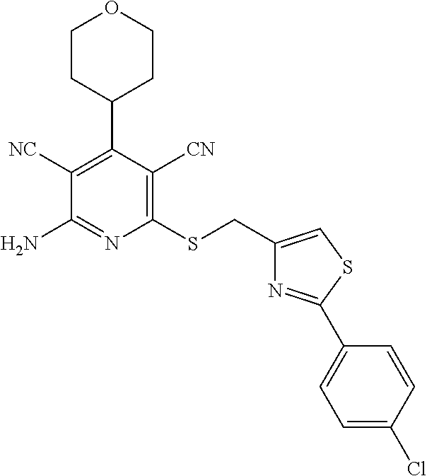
C1(SCC2=CSC(C3=CC=C(Cl)C=C3)=N2)=C([CN])C(C2CCOCC2)=C([NC])C(N)=N1
